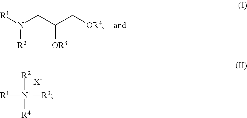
[R2][N+]([R4])([R1])[R3].[X-].[R1]N(CC(C[OR4])[OR3])[R2]
